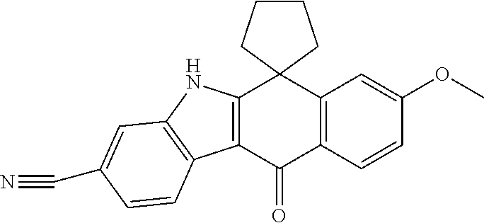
C12=C(C=CC(OC)=C1)C(=O)C1=C(C23CCCC3)NC2=C1C=CC(C#N)=C2
